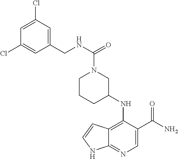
C12=C(NC3CN(C(NCC4=CC(Cl)=CC(Cl)=C4)=O)CCC3)C(C(N)=O)=CN=C1NC=C2
